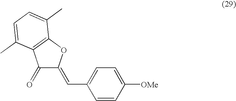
C1(=O)C(=CC2=CC=C([OMe])C=C2)OC2=C1C(C)=CC=C2C
